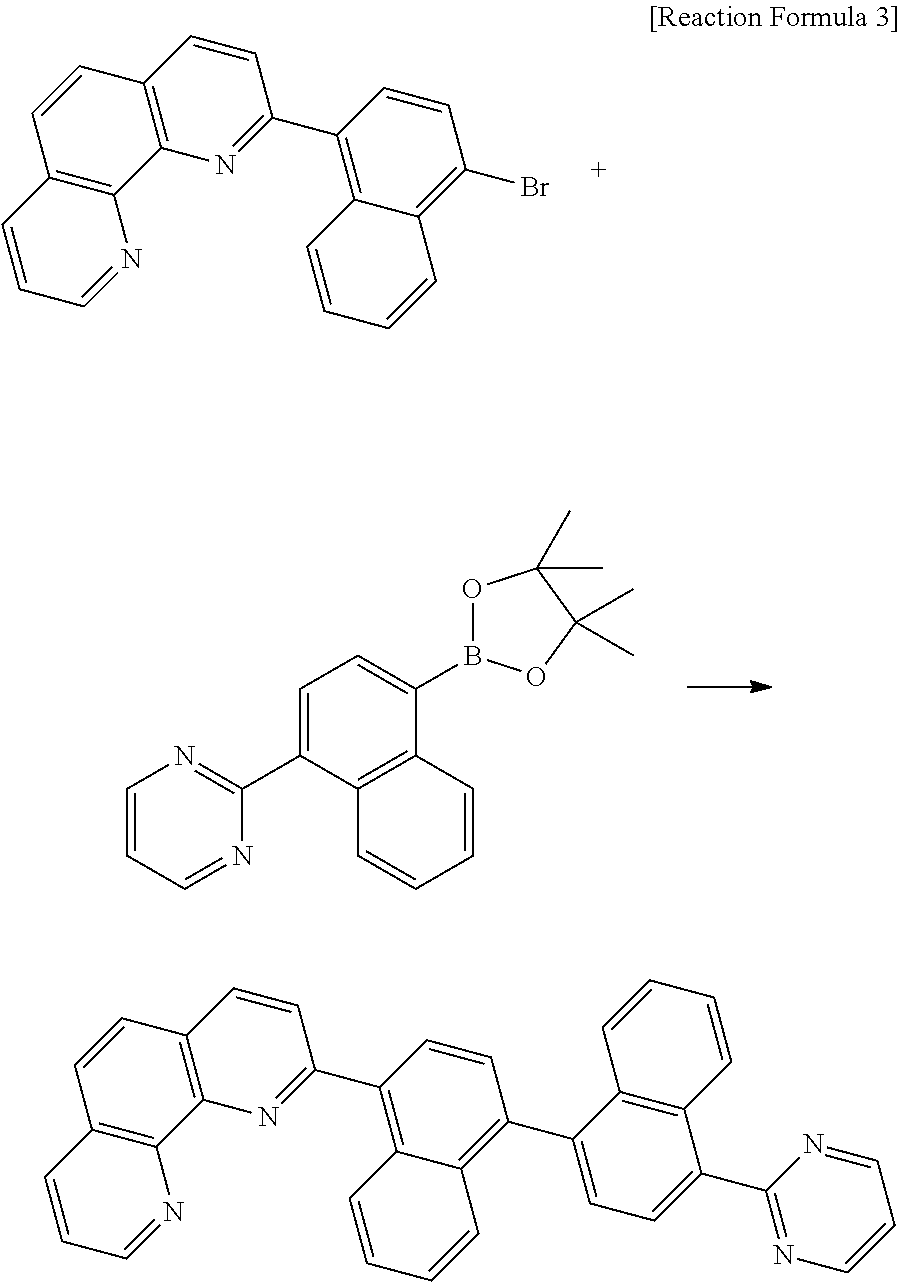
C1=CC2=C(N=C1C1=C3C(=C(Br)C=C1)C=CC=C3)C1=C(C=C2)C=CC=N1.C1=CC=NC(C2=CC=C(B3OC(C)(C)C(C)(C)O3)C3=C2C=CC=C3)=N1.C1=CC2=C(N=C1C1=C3C(=C(C4=CC=C(C5=NC=CC=N5)C5=C4C=CC=C5)C=C1)C=CC=C3)C1=C(C=C2)C=CC=N1
